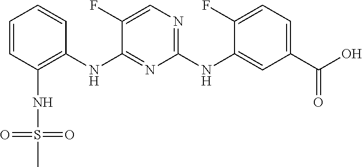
C1=CC(NS(C)(=O)=O)=C(NC2=NC(NC3=CC(C(O)=O)=CC=C3F)=NC=C2F)C=C1
